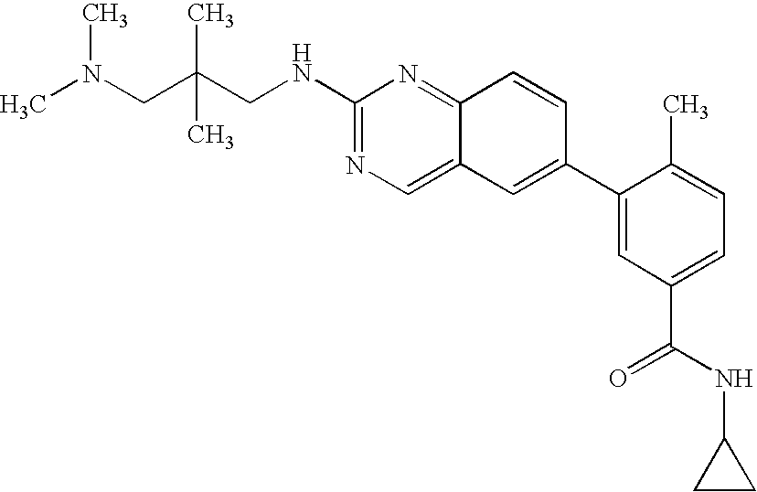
N(C1=NC=C2C(=N1)C=CC(C1=CC(C(NC3CC3)=O)=CC=C1C)=C2)CC(CN(C)C)(C)C
